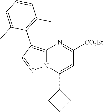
C12=C(C3=C(C)C=CC=C3C)C(C)=NN1C(C1CCC1)=CC([CO2Et])=N2
